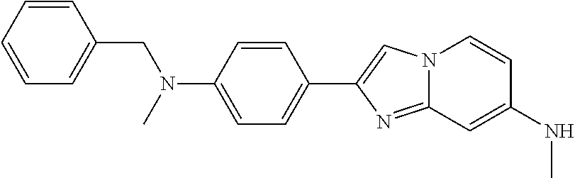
C1=C(N(C)CC2=CC=CC=C2)C=CC(C2=CN3C(=N2)C=C(NC)C=C3)=C1
